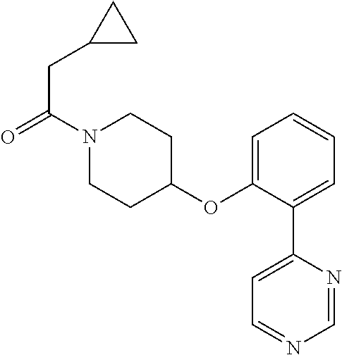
C1(OC2=CC=CC=C2C2=CC=NC=N2)CCN(C(=O)CC2CC2)CC1
